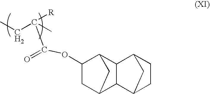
C1(OC(=O)C([R])(C)CC)CC2C3C(C1C2)C1CCC3C1
